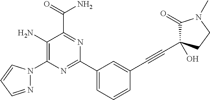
C1(N)=C(N2N=CC=C2)N=C(C2=CC=CC(C#CC3(O)C(=O)N(C)CC3)=C2)N=C1C(=O)N
